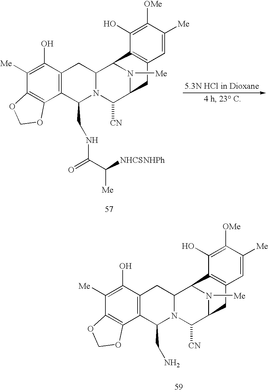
C12=C(C(O)=C([Me])C3=C1OCO3)CC1N(C2CNC(C([NHCSNHPh])[Me])=O)C([CN])C2N([Me])C1C1=C(C2)C=C([Me])C([OMe])=C1O.C12=C(C(O)=C([Me])C3=C1OCO3)CC1N(C2CN)C([CN])C2N([Me])C1C1=C(C2)C=C([Me])C([OMe])=C1O
